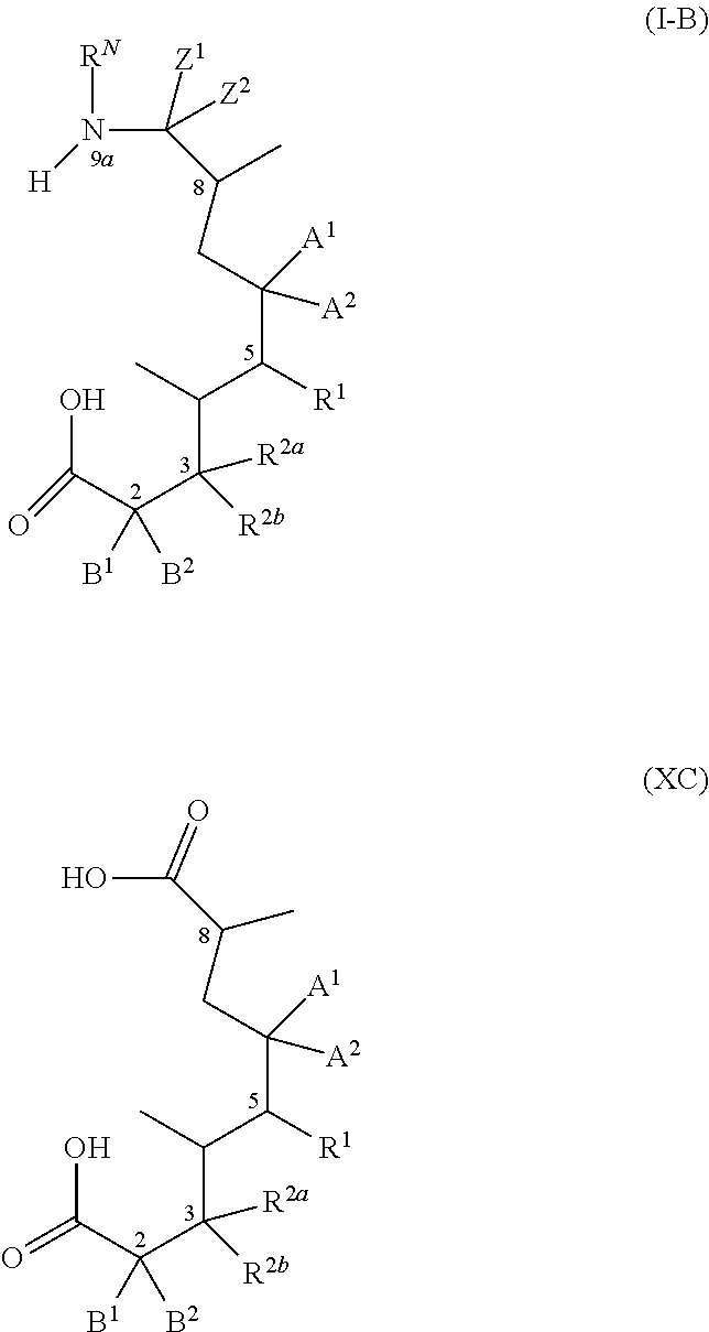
C(C(C(C(C)C(C(CC(C)C(N([RN])[H])([Z1])[Z2])([A2])[A1])[R1])([R2a])[R2b])([B1])[B2])(O)=O.C(C(C(C(C)C(C(CC(C(O)=O)C)([A2])[A1])[R1])([R2a])[R2b])([B1])[B2])(O)=O
